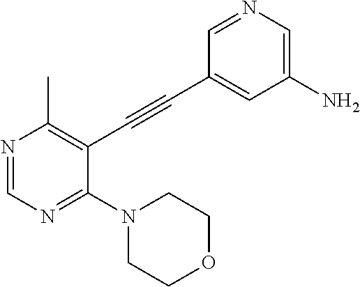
C1=NC=C(N)C=C1C#CC1=C(C)N=CN=C1N1CCOCC1
